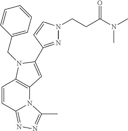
C1=CC2=NN=C(C)N2C2=C1N(CC1=CC=CC=C1)C(C1=NN(CCC(N(C)C)=O)C=C1)=C2
